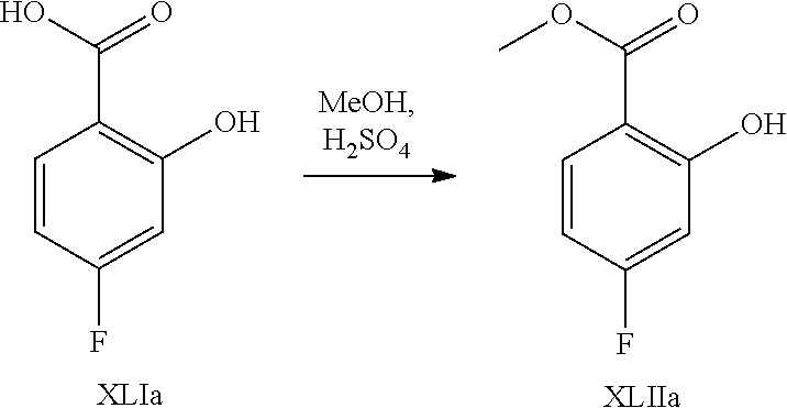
[XLIIa].C1=CC(F)=CC(O)=C1C(OC)=O.[XLIa].C1=CC(F)=CC(O)=C1C(O)=O
